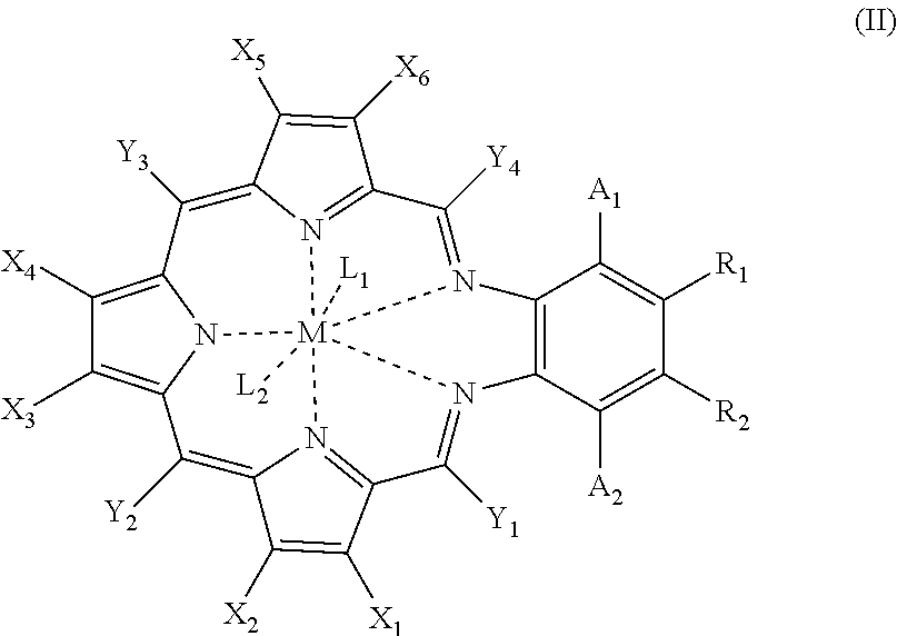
C12=C(C([A2])=C([R2])C([R1])=C1[A1])N1=C([Y1])C3=N4C(=C([Y2])C5=C([X3])C([X4])=C6C([Y3])=C7C([X5])=C([X6])C8=N7[M]14([L2])([L1])(N2=C8[Y4])N56)C([X2])=C3[X1]
